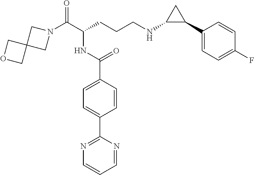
N1(C(C(CCCNC2C(C3=CC=C(F)C=C3)C2)NC(C2=CC=C(C3=NC=CC=N3)C=C2)=O)=O)CC2(C1)COC2
